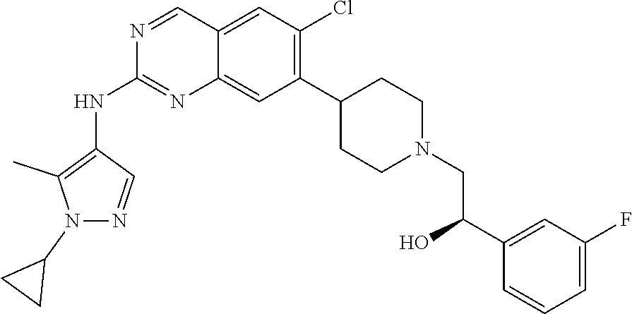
C12=CC(Cl)=C(C3CCN(CC(C4=CC(F)=CC=C4)O)CC3)C=C1N=C(NC1=C(C)N(C3CC3)N=C1)N=C2
